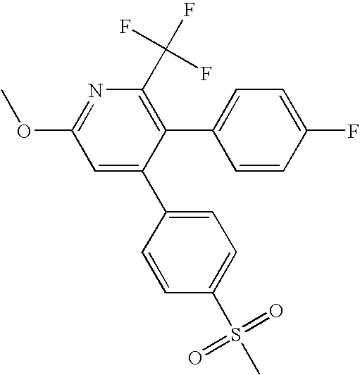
COC1=NC(C(F)(F)F)=C(C2=CC=C(F)C=C2)C(C2=CC=C(S(C)(=O)=O)C=C2)=C1
